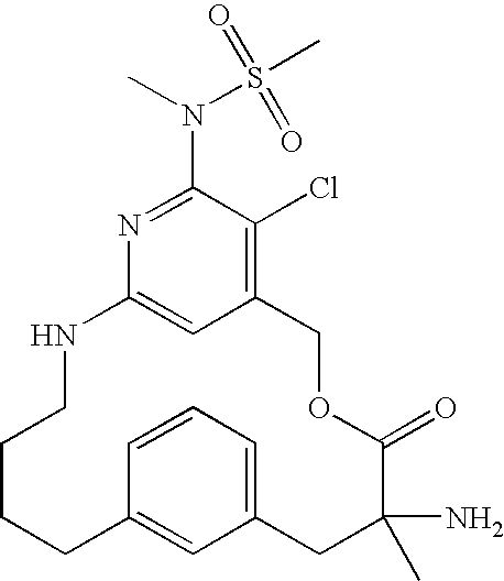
C12=C(Cl)C(N(C)S(C)(=O)=O)=NC(=C1)NCCCCC1=CC(=CC=C1)CC(N)(C)C(=O)OC2
